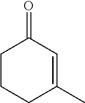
C1CCC(C)=CC1=O
